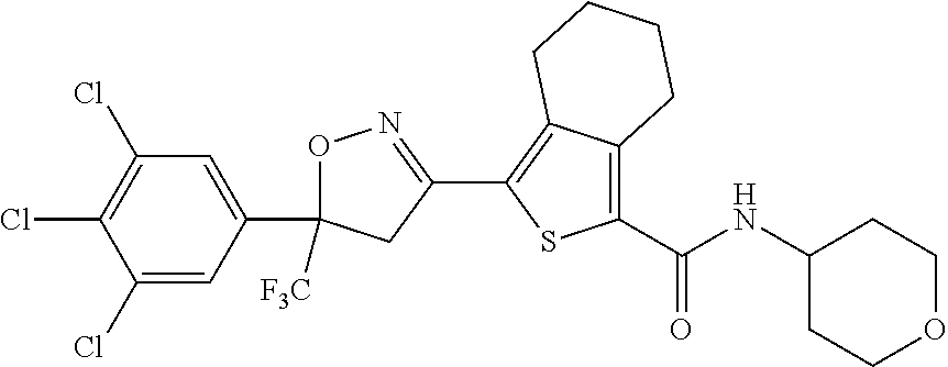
O1C(C2=CC(Cl)=C(Cl)C(Cl)=C2)([F3C])CC(C2=C3C(=C(C(=O)NC4CCOCC4)S2)CCCC3)=N1
